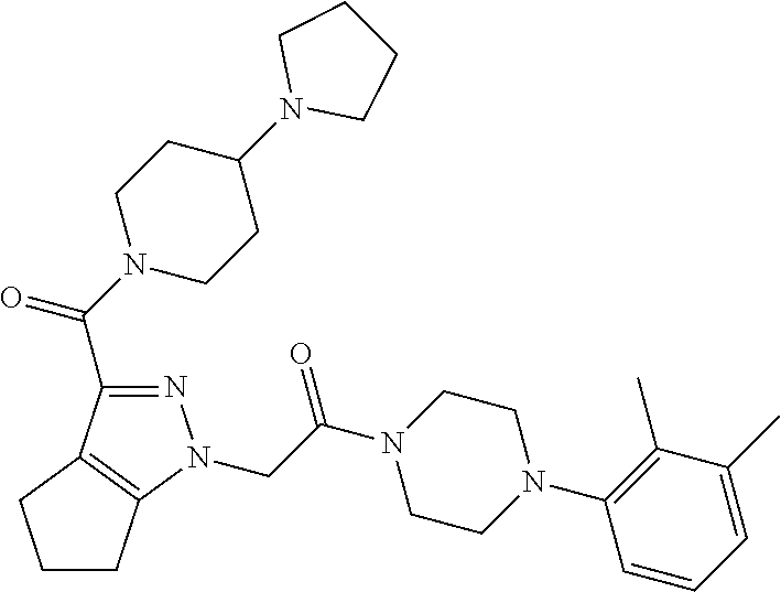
N1=C(C(N2CCC(N3CCCC3)CC2)=O)C2=C(N1CC(N1CCN(C3=C(C)C(C)=CC=C3)CC1)=O)CCC2
